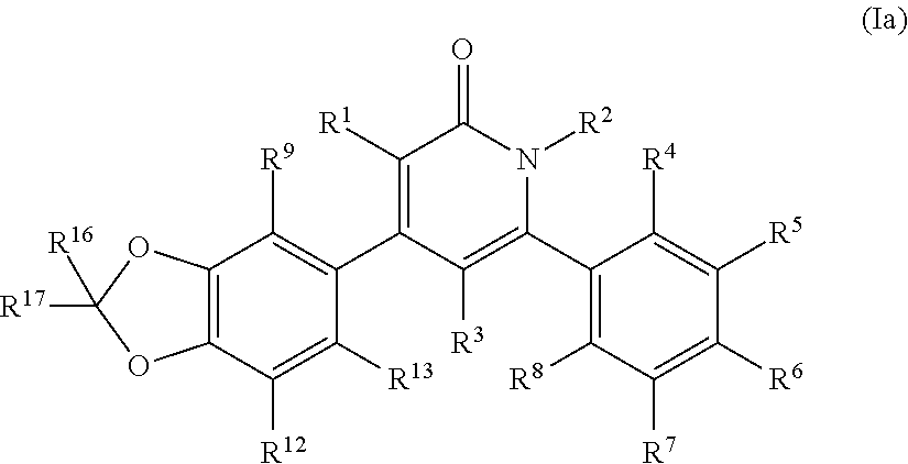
C12=C(C([R12])=C([R13])C(C3=C([R1])C(=O)N([R2])C(C4=C([R8])C([R7])=C([R6])C([R5])=C4[R4])=C3[R3])=C1[R9])OC([R17])([R16])O2
